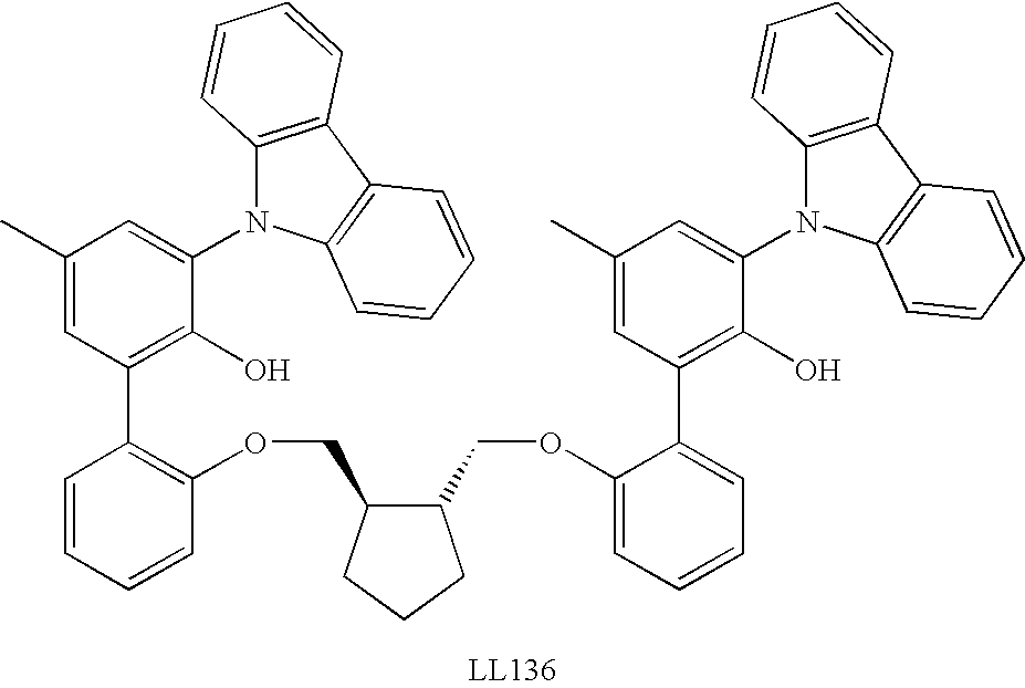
C1(OCC2C(COC3=C(C4=C(O)C(N5C6=C(C7=C5C=CC=C7)C=CC=C6)=CC(C)=C4)C=CC=C3)CCC2)=CC=CC=C1C1=C(O)C(N2C3=C(C4=C2C=CC=C4)C=CC=C3)=CC(C)=C1
